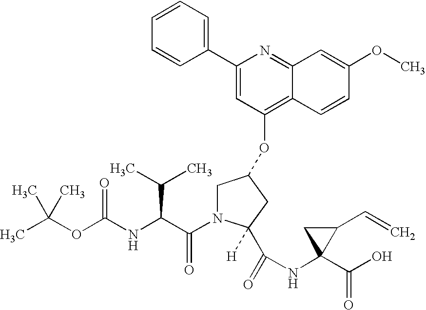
CC(OC(NC(C(N1CC(OC2=C3C(=NC(C4=CC=CC=C4)=C2)C=C(OC)C=C3)CC1([H])C(=O)NC1(C(O)=O)C(C=C)C1)=O)C(C)C)=O)(C)C
